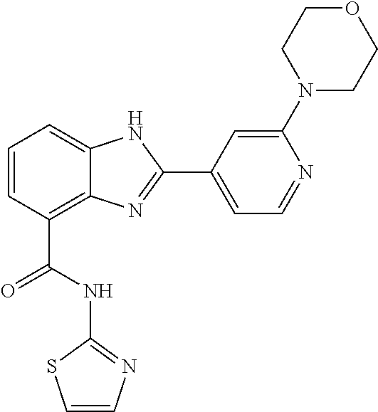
C1=CC(C(=O)NC2=NC=CS2)=C2C(=C1)NC(C1=CC=NC(N3CCOCC3)=C1)=N2
